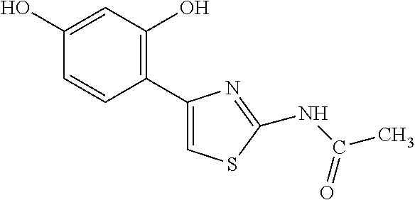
C1(C2=CSC(NC(C)=O)=N2)=C(O)C=C(O)C=C1
